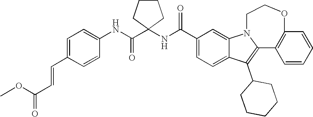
C1(C(NC2(C(NC3=CC=C(C=CC(=O)OC)C=C3)=O)CCCC2)=O)=CC=C2C(=C1)N1CCOC3=C(C1=C2C1CCCCC1)C=CC=C3
